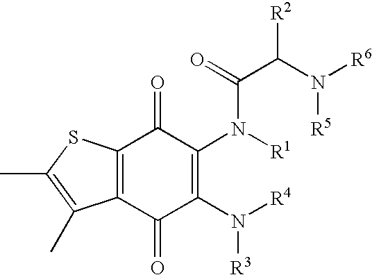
C12=C(SC(C)=C1C)C(=O)C(N([R1])C(=O)C(N([R6])[R5])[R2])=C(N([R4])[R3])C2=O
